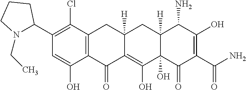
C1(C2N(CC)CCC2)=C(Cl)C2=C(C(O)=C1)C(=O)C1=C(O)C3(O)C([H])(CC1([H])C2)C(N)C(O)=C(C(=O)N)C3=O
